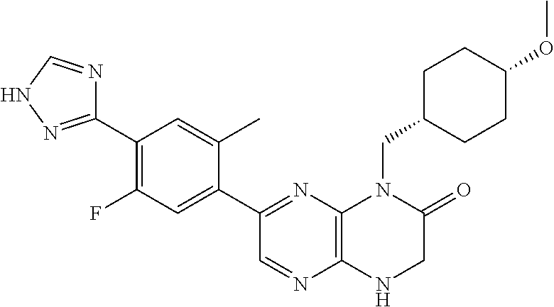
C1(C2=NC3=C(N=C2)NCC(=O)N3CC2CCC(OC)CC2)=CC(F)=C(C2=NNC=N2)C=C1C
